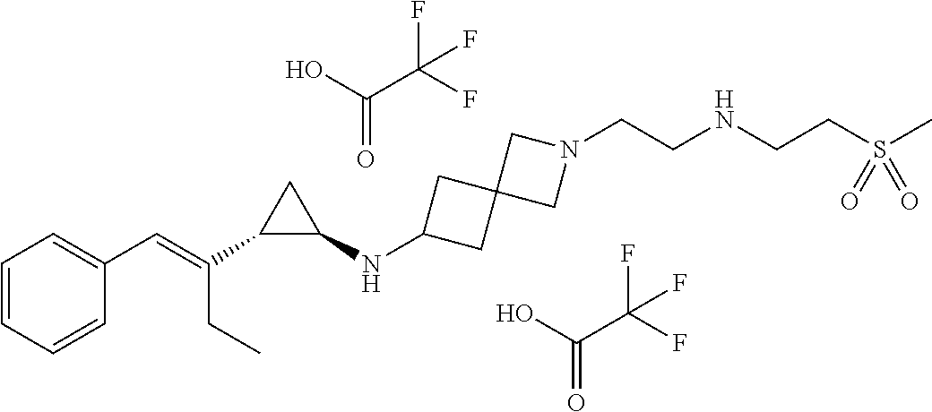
C1=CC=CC(C=C(C2C(NC3CC4(C3)CN(CCNCCS(C)(=O)=O)C4)C2)CC)=C1.C(=O)(O)C(F)(F)F.C(=O)(O)C(F)(F)F
